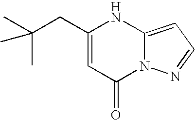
C1(CC(C)(C)C)=CC(=O)N2C(=CC=N2)N1
